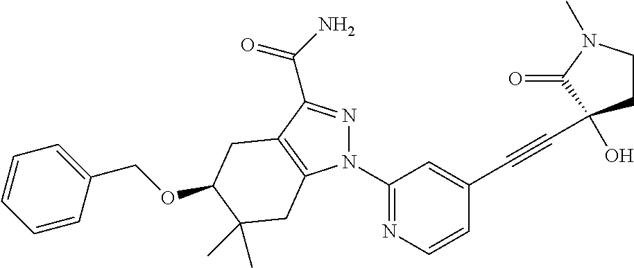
N1(C2=NC=CC(C#CC3(O)CCN(C)C3=O)=C2)N=C(C(N)=O)C2=C1CC(C)(C)C(OCC1=CC=CC=C1)C2
